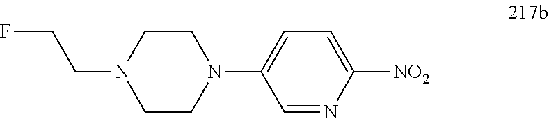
C1=NC([NO2])=CC=C1N1CCN(CCF)CC1
